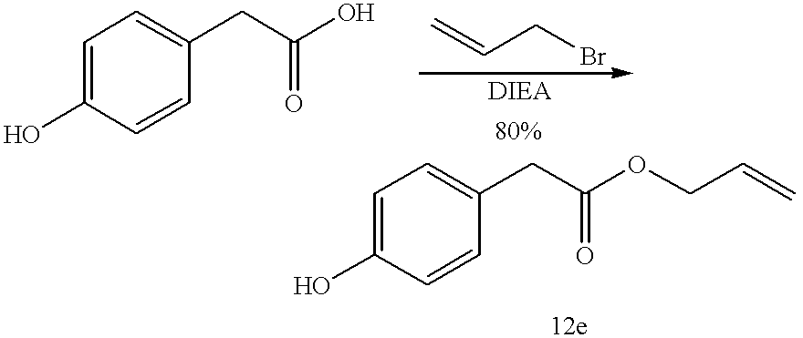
OC1=CC=C(CC(O)=O)C=C1.C=CCBr.OC1=CC=C(CC(OCC=C)=O)C=C1
